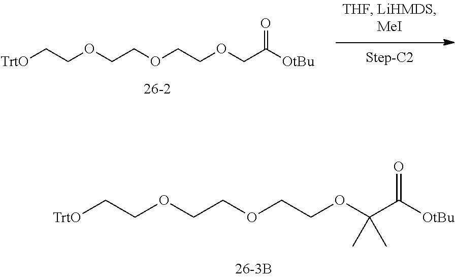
C(COC(C([OtBu])=O)(C)C)OCCOCC[TrtO].C(COCC([OtBu])=O)OCCOCC[TrtO]
